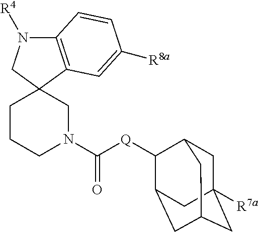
C1CCN(C([Q]C2C3CC4CC([R7a])(CC2C4)C3)=O)CC12CN([R4])C1=C2C=C([R8a])C=C1
